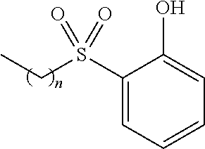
S(CC)(C1=CC=CC=C1O)(=O)=O
